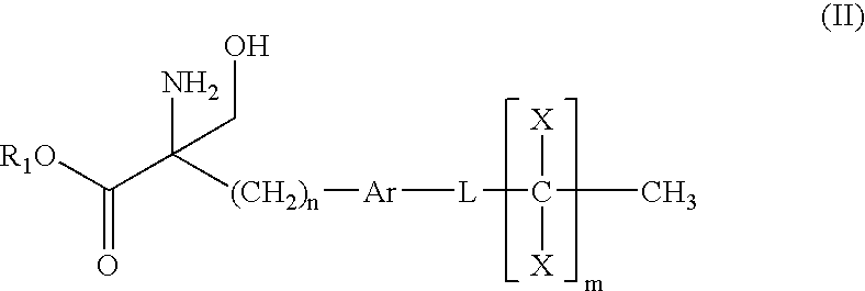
[R1O]C(C([(CH2)n][Ar][L]C(C)([X])[X])(N)CO)=O
